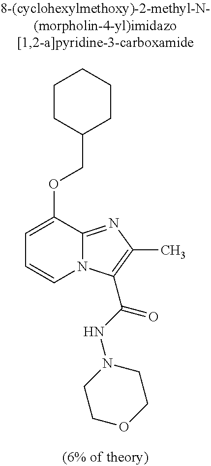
C1CC(COC2=CC=CN3C2=NC(C)=C3C(NN2CCOCC2)=O)CCC1
